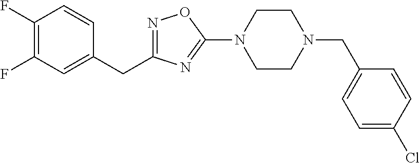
N1=C(CC2=CC(F)=C(F)C=C2)N=C(N2CCN(CC3=CC=C(Cl)C=C3)CC2)O1
